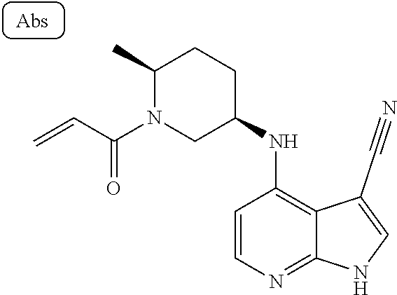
C1=CN=C2C(=C1NC1CCC(C)N(C(C=C)=O)C1)C(C#N)=CN2
